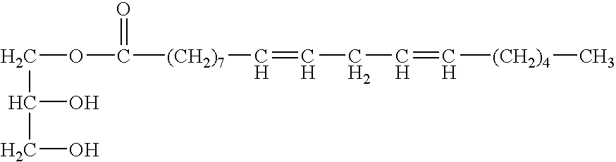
C(OC(=O)[(CH2)7]C=CCC=C[(CH2)4]C)C(CO)O
